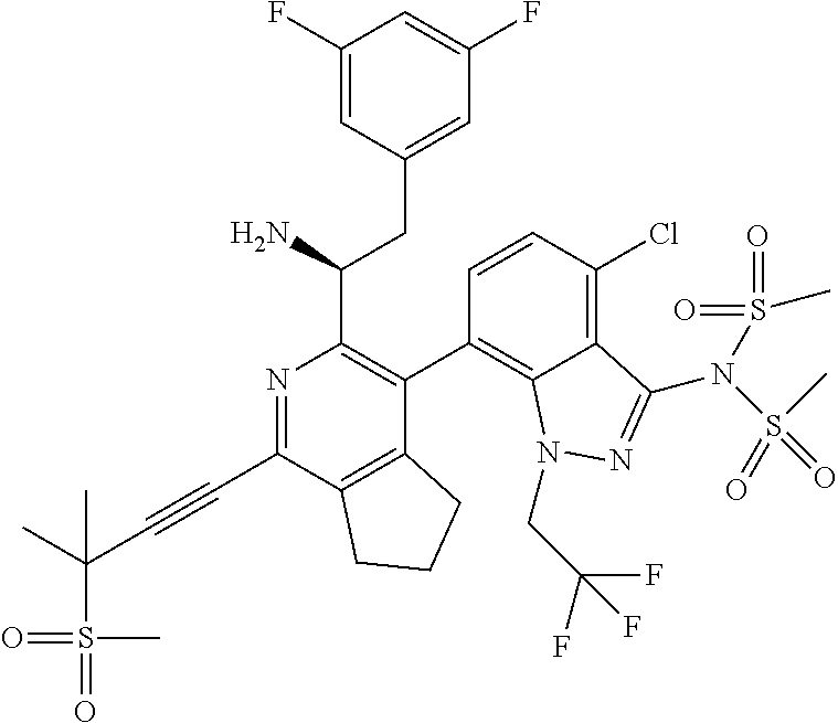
C1(F)=CC(CC(N)C2=C(C3=C4C(=C(Cl)C=C3)C(N(S(C)(=O)=O)S(=O)(=O)C)=NN4CC(F)(F)F)C3=C(C(C#CC(S(=O)(=O)C)(C)C)=N2)CCC3)=CC(F)=C1
